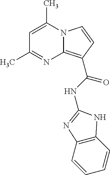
C1=C(C)N2C(=C(C(NC3=NC4=C(C=CC=C4)N3)=O)C=C2)N=C1C
